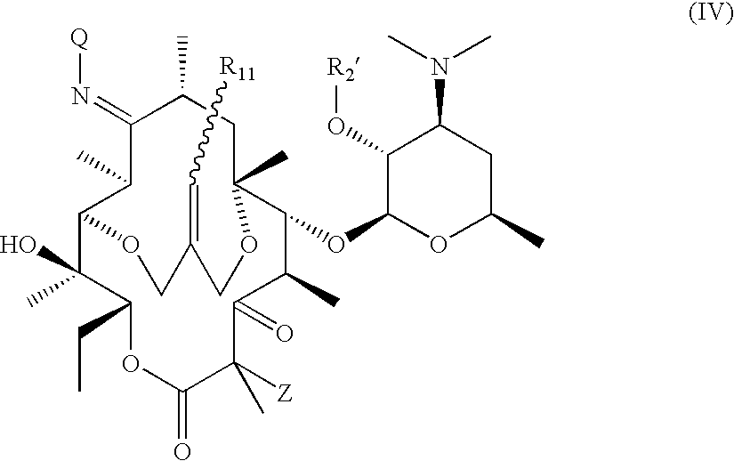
C12C(C)(O)C(CC)OC(=O)C([Z])(C)C(=O)C(C)C(OC3OC(C)CC(N(C)C)C3O[R2])C(C)(CC(C)C(=N[Q])C1C)OCC(=C[R11])CO2
